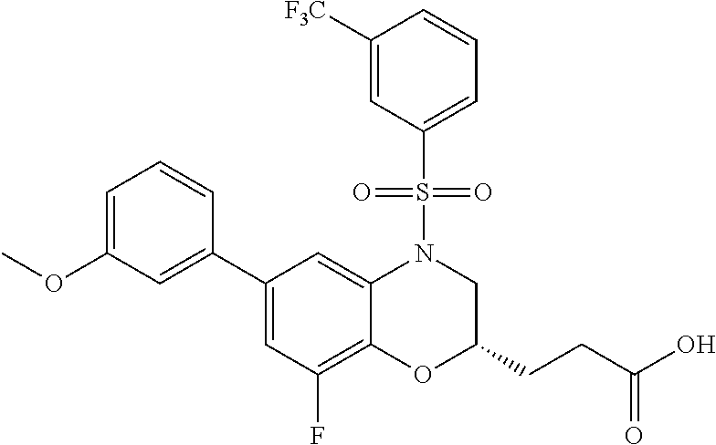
C1(C2=CC(OC)=CC=C2)=CC(F)=C2C(=C1)N(S(C1=CC=CC([F3C])=C1)(=O)=O)CC(CCC(O)=O)O2
